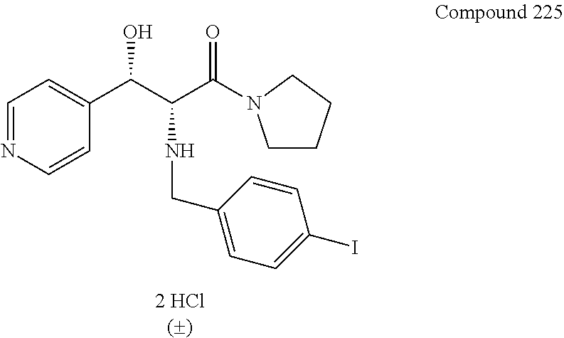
C1=NC=CC(C(C(C(=O)N2CCCC2)NCC2=CC=C(I)C=C2)O)=C1
